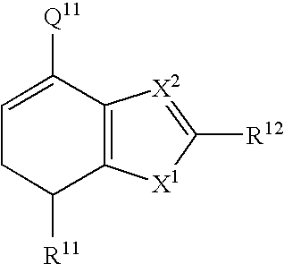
C1=C([Q11])C2=C(C([R11])C1)[X1]C([R12])=[X2]2
